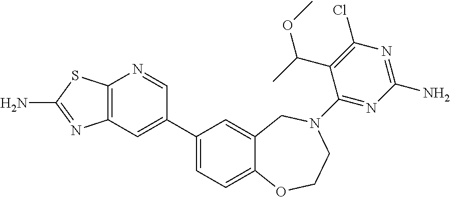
C12=C(C=C(C3=CC=C4C(=C3)CN(C3=NC(N)=NC(Cl)=C3C(C)OC)CCO4)C=N1)N=C(N)S2
